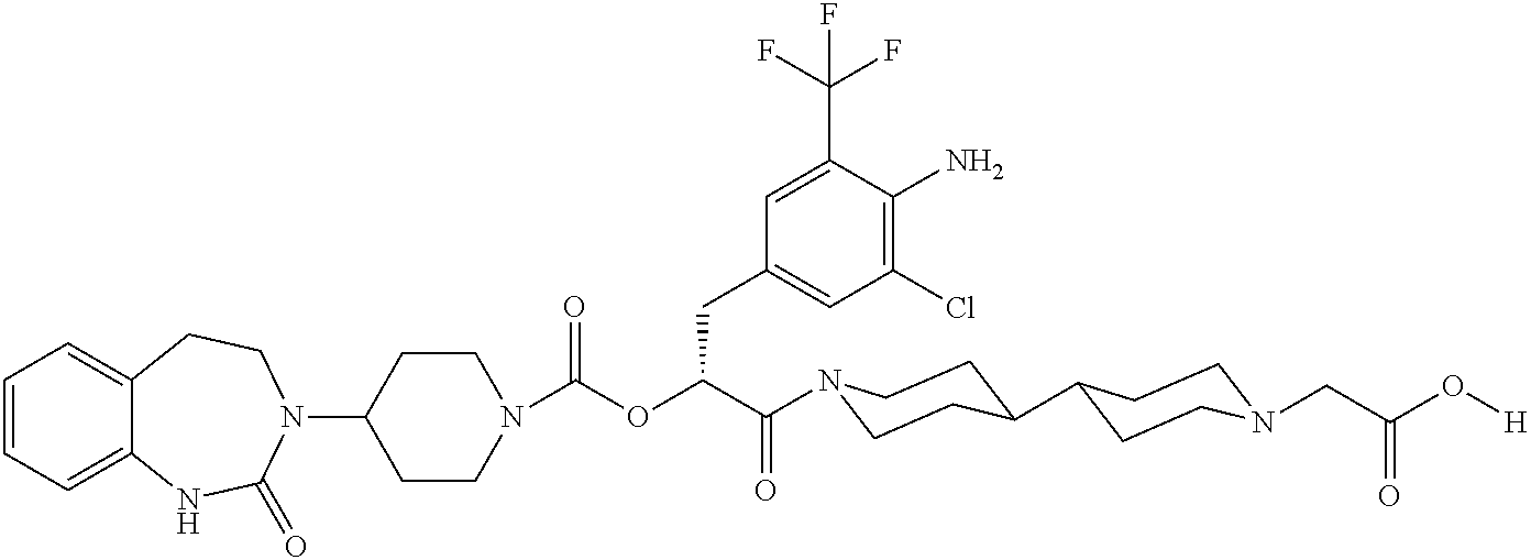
C1=CC=C2C(=C1)CCN(C1CCN(C(=O)OC(C(=O)N3CCC(C4CCN(CC(O[H])=O)CC4)CC3)CC3=CC(Cl)=C(N)C(C(F)(F)F)=C3)CC1)C(=O)N2
